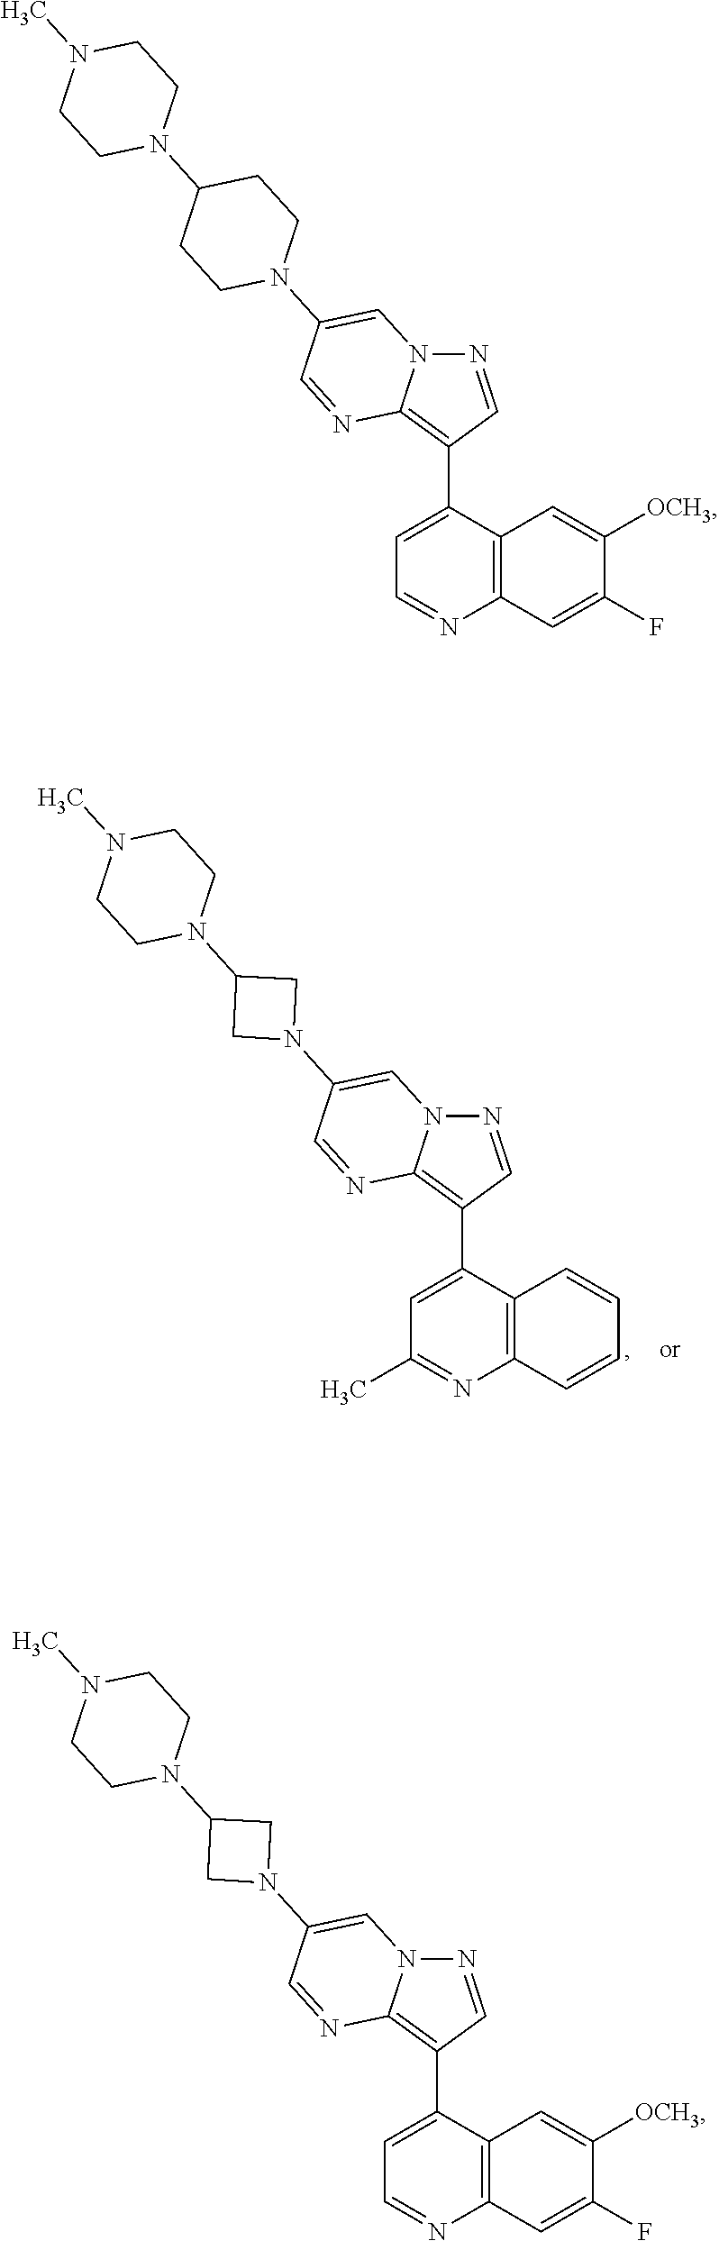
C12=C(C(C3=C4N(N=C3)C=C(N3CC(N5CCN(C)CC5)C3)C=N4)=CC(C)=N1)C=CC=C2.C12=C(C(C3=C4N(N=C3)C=C(N3CCC(N5CCN(C)CC5)CC3)C=N4)=CC=N1)C=C([OCH3])C(F)=C2.C12=C(C(C3=C4N(N=C3)C=C(N3CC(N5CCN(C)CC5)C3)C=N4)=CC=N1)C=C([OCH3])C(F)=C2
